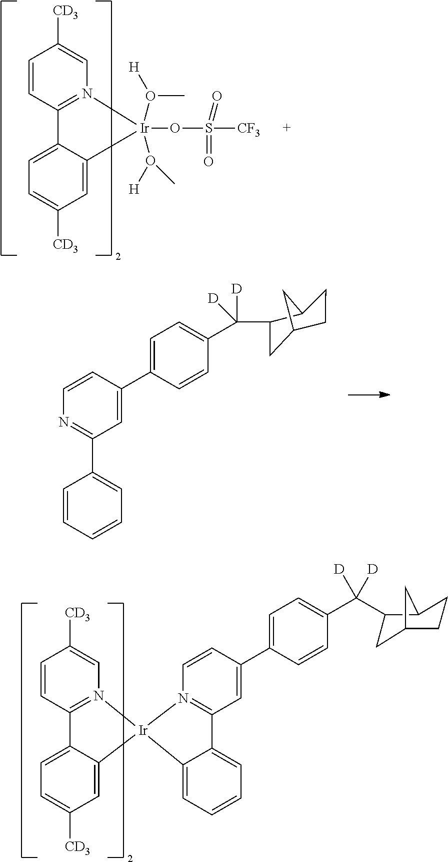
C1=CC([CD3])=CN2=C1C1=CC=C([CD3])C=C1[Ir]2(OS([CF3])(=O)=O)(O([H])C)O(C)[H].C1=CC=CC=C1C1=NC=CC(C2=CC=C(C([D])([D])C3C4CCC(C3)C4)C=C2)=C1.C1=CC2=N([Ir]3(C4=CC([CD3])=CC=C24)N2=C(C=C(C4=CC=C(C([D])([D])C5C6CCC(C5)C6)C=C4)C=C2)C2=CC=CC=C32)C=C1[CD3]
